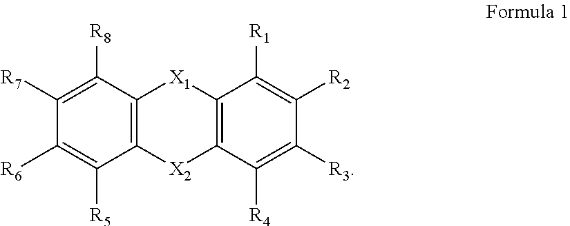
C12=C(C([R4])=C([R3])C([R2])=C1[R1])[X2]C1=C([X1]2)C([R8])=C([R7])C([R6])=C1[R5]
